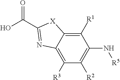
C1([R1])=C2C(=C([R3])C([R2])=C1N[R5])N=C(C(O)=O)[X]2
